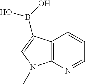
C12=C(C(B(O)O)=CN1C)C=CC=N2
